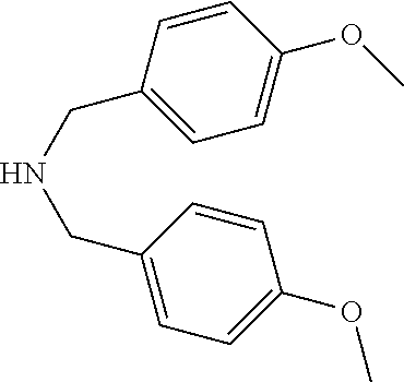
C1=C(CNCC2=CC=C(OC)C=C2)C=CC(OC)=C1
